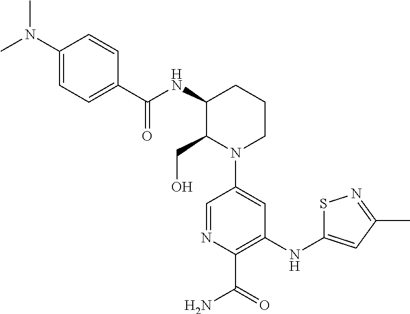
C1(CO)N(C2=CC(NC3=CC(C)=NS3)=C(C(=O)N)N=C2)CCCC1NC(=O)C1=CC=C(N(C)C)C=C1
